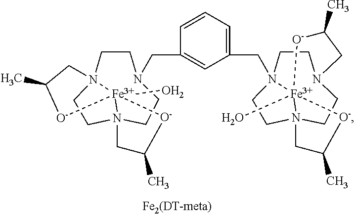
C1CN23CCN45CCN1(CC1=CC(CN67CCN8CCN9(CC6)[Fe]7(O)([O-]C(C)C9)[O-]C(C)C8)=CC=C1)[Fe]24(O)([O-]C(C)C3)[O-]C(C)C5
